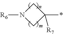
C1N([R6])CC1(*)[R7]
